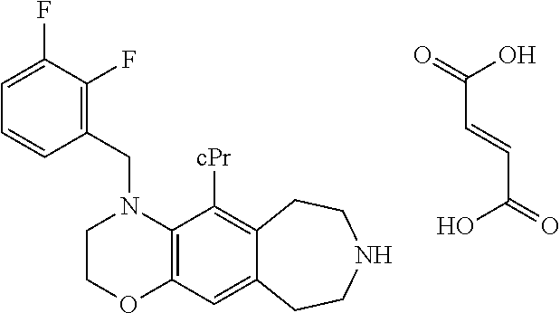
C(C=CC(=O)O)(=O)O.C1COC2=C(N1CC1=C(F)C(F)=CC=C1)C([cPr])=C1C(=C2)CCNCC1
